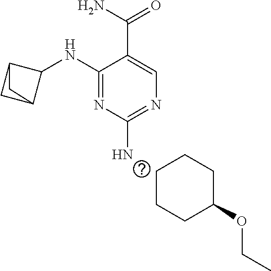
C1(NC2C3CC2C3)=NC(N)=NC=C1C(N)=O.C1CCC(OCC)CC1
